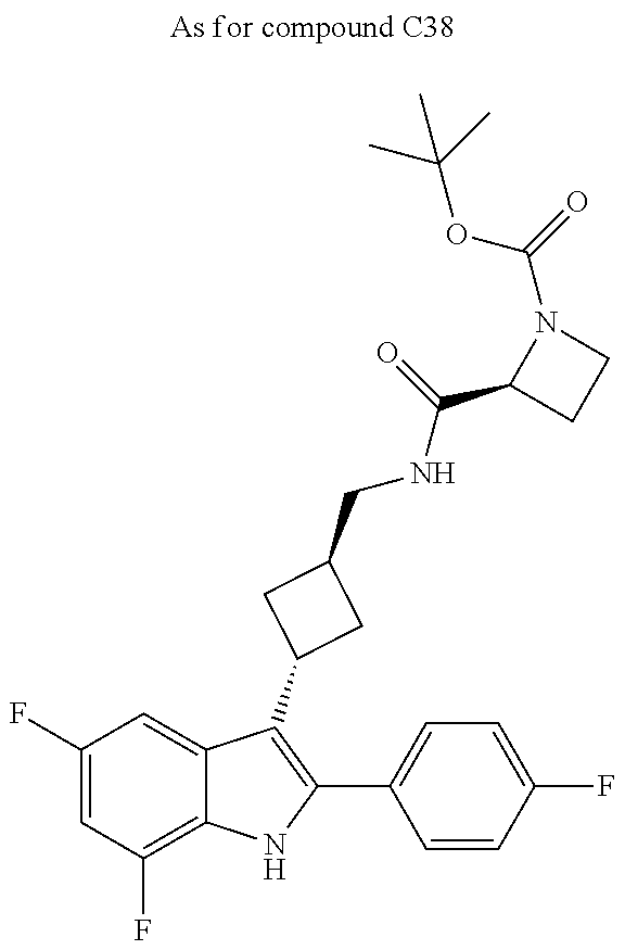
C1(F)=CC(F)=C2C(=C1)C(C1CC(CNC(=O)C3CCN3C(OC(C)(C)C)=O)C1)=C(C1=CC=C(F)C=C1)N2
